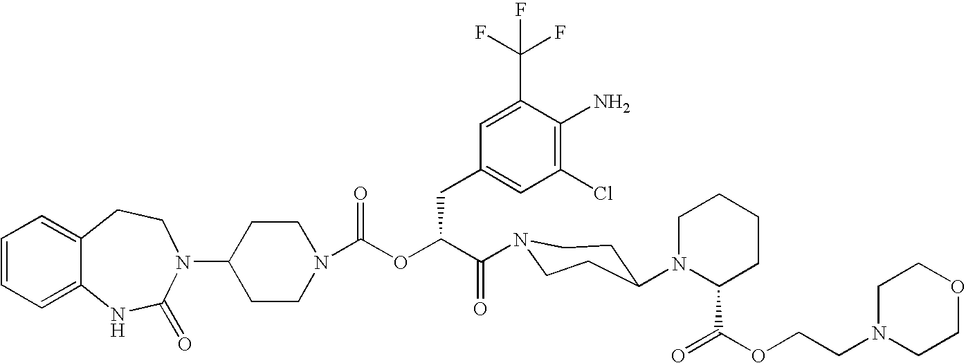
C12=CC=CC=C1NC(=O)N(C1CCN(C(OC(C(=O)N3CCC(N4C(C(=O)OCCN5CCOCC5)CCCC4)CC3)CC3=CC(Cl)=C(N)C(C(F)(F)F)=C3)=O)CC1)CC2
